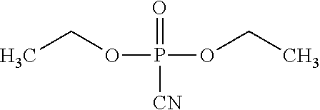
CCOP(OCC)(=O)[CN]
